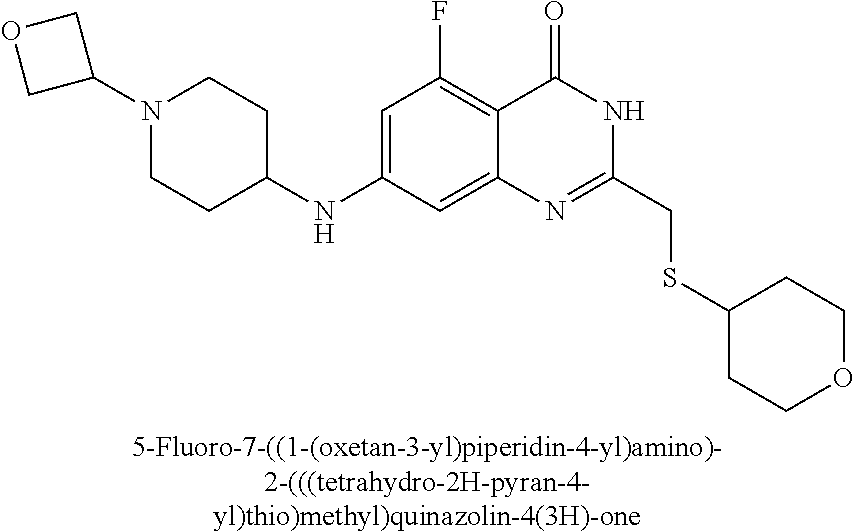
[5-Fluoro-7-((1-(oxetan-3-yl)piperidin-4-yl)amino)-2-(((tetrahydro-2H-pyran-4-yl)thio)methyl)quinazolin-4(3H)-one].C1(NC2CCN(C3COC3)CC2)=CC(F)=C2C(=C1)N=C(CSC1CCOCC1)NC2=O
